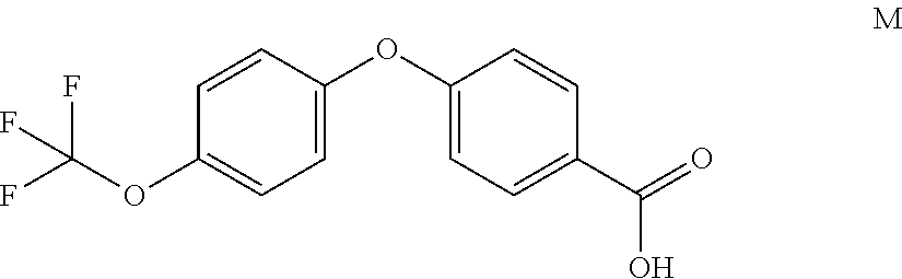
C1=C(OC2=CC=C(OC(F)(F)F)C=C2)C=CC(C(=O)O)=C1
